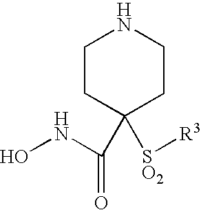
C1CC(C(=O)NO)([SO2][R3])CCN1
